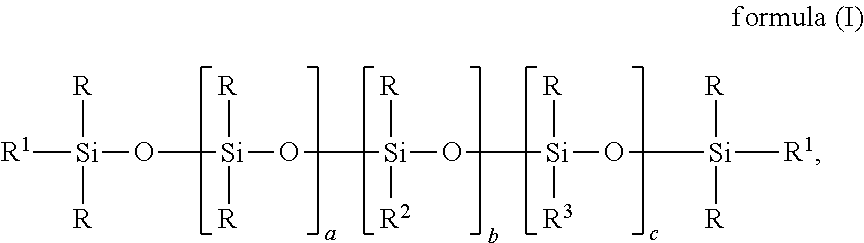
[R1][Si](O[Si](O[Si]([R])([R2])O[Si](O[Si]([R1])([R])[R])([R])[R3])([R])[R])([R])[R]
